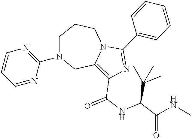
C1N(C2=NC=CC=N2)CC2=C(C(=O)NC(C(C)(C)C)C(=O)NC)N=C(C3=CC=CC=C3)N2CC1
